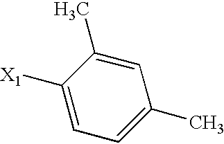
C1=C([X1])C(C)=CC(C)=C1
